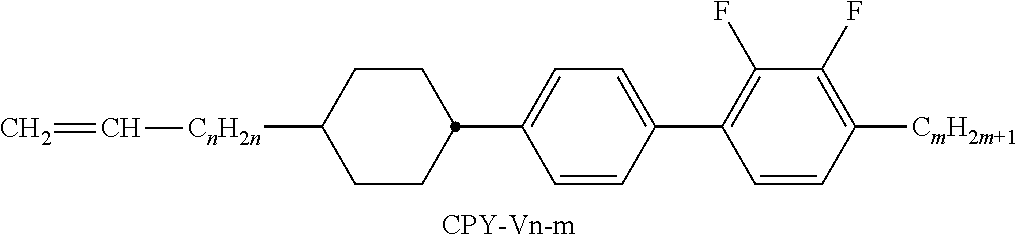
[CmH2m+1]C1=C(F)C(F)=C(C2=CC=C(C3CCC([CnH2n]C=C)CC3)C=C2)C=C1
